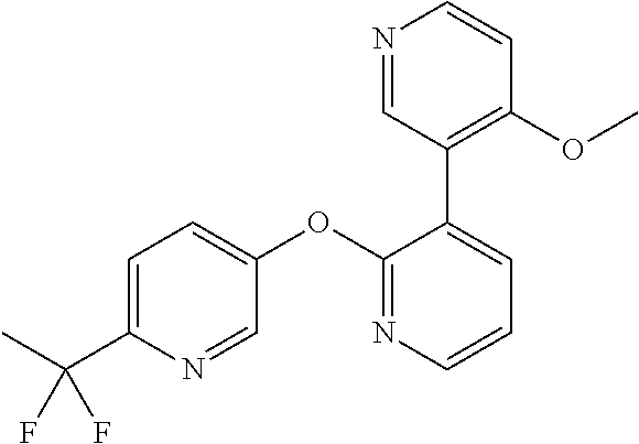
C1=C(C(F)(F)C)N=CC(OC2=NC=CC=C2C2=C(OC)C=CN=C2)=C1
